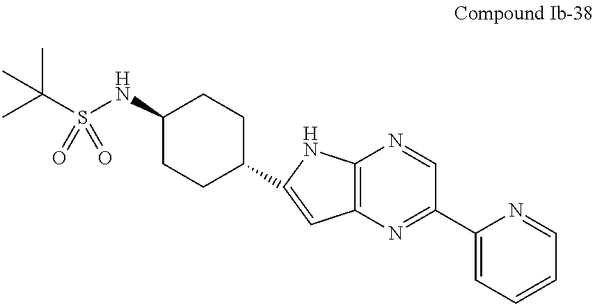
C1(NS(C(C)(C)C)(=O)=O)CCC(C2=CC3=C(N2)N=CC(C2=CC=CC=N2)=N3)CC1
